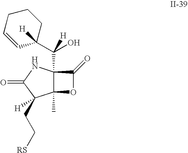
C12(C)C(C(C3([H])CCCC=C3)(O)[H])(NC(=O)C1(CC[RS])[H])C(=O)O2
